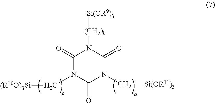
C1(=O)N(C[(R10O)3Si])C(=O)N(C[Si(OR11)3])C(=O)N1[(CH2)b][Si(OR9)3]
